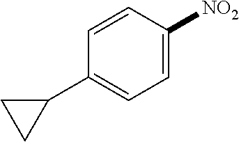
C1=C(C2CC2)C=CC([NO2])=C1
